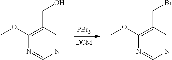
[PBr3].[DCM].C1(OC)=C(CBr)C=NC=N1.C1(OC)=C(CO)C=NC=N1
